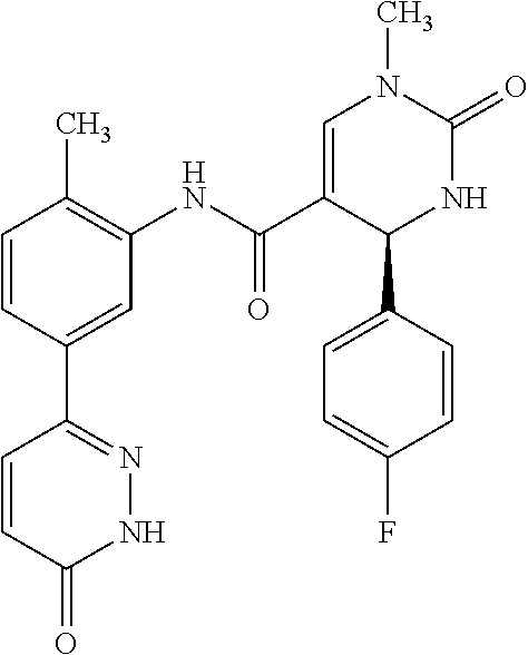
C1=CC(C)=C(NC(C2=CN(C)C(=O)NC2C2=CC=C(F)C=C2)=O)C=C1C1=NNC(=O)C=C1
